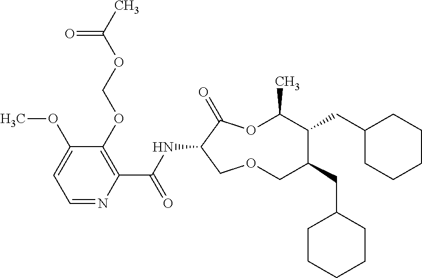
C1(OCOC(C)=O)=C(C(NC2C(=O)OC(C)C(CC3CCCCC3)C(CC3CCCCC3)COC2)=O)N=CC=C1OC
